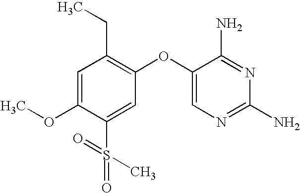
C1=C(OC)C(S(=O)(=O)C)=CC(OC2=CN=C(N)N=C2N)=C1CC
